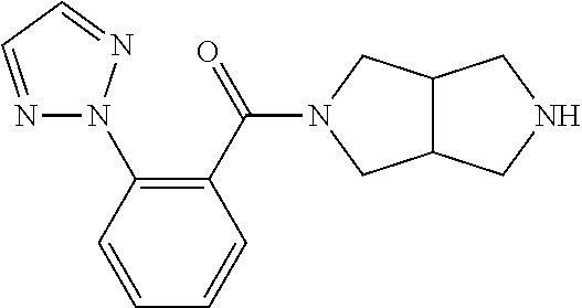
C1=CC=CC(N2N=CC=N2)=C1C(=O)N1CC2C(C1)CNC2
